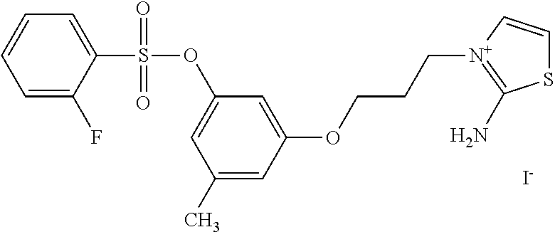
[I-].C1=C(F)C(S(=O)(=O)OC2=CC(C)=CC(OCCC[N+]3=C(N)SC=C3)=C2)=CC=C1
